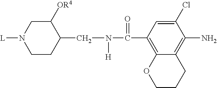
C12=C(C(N(CC3C([OR4])CN([L])CC3)[H])=O)C=C(Cl)C(N)=C1CCCO2
